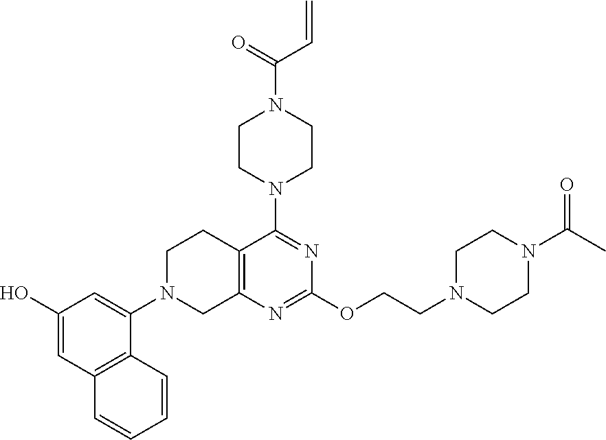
C1(O)=CC2=C(C=CC=C2)C(N2CCC3=C(N=C(OCCN4CCN(C(C)=O)CC4)N=C3N3CCN(C(=O)C=C)CC3)C2)=C1
